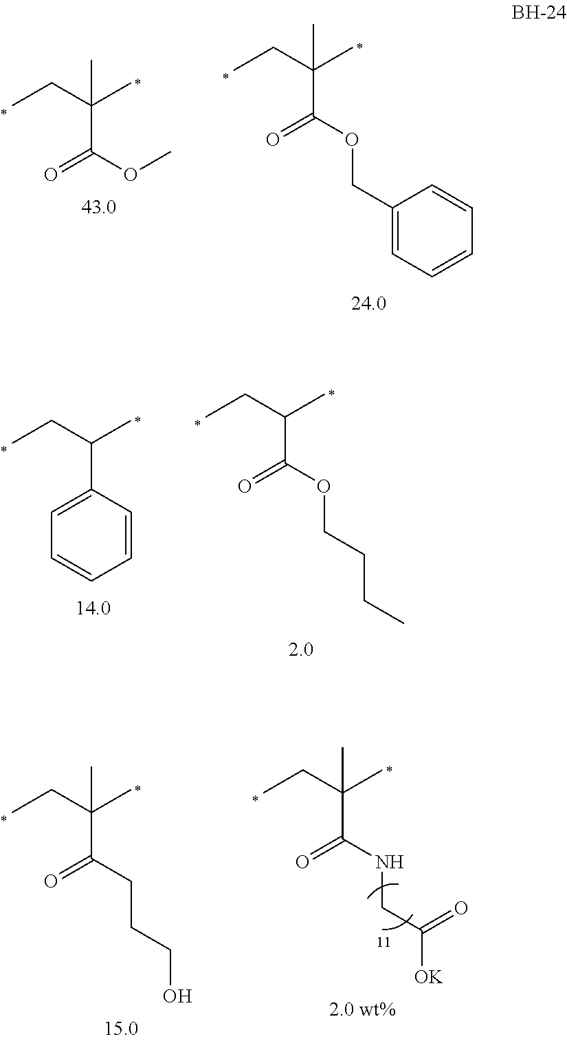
CCC(C)(C)C(OC)=O.CCC(C)(C)C(OCC1=CC=CC=C1)=O.CCC(C)C1=CC=CC=C1.CCC(C)C(OCCCC)=O.CCC(C)(C)C(NCC([OK])=O)=O.CCC(C)(C(CCCO)=O)C
